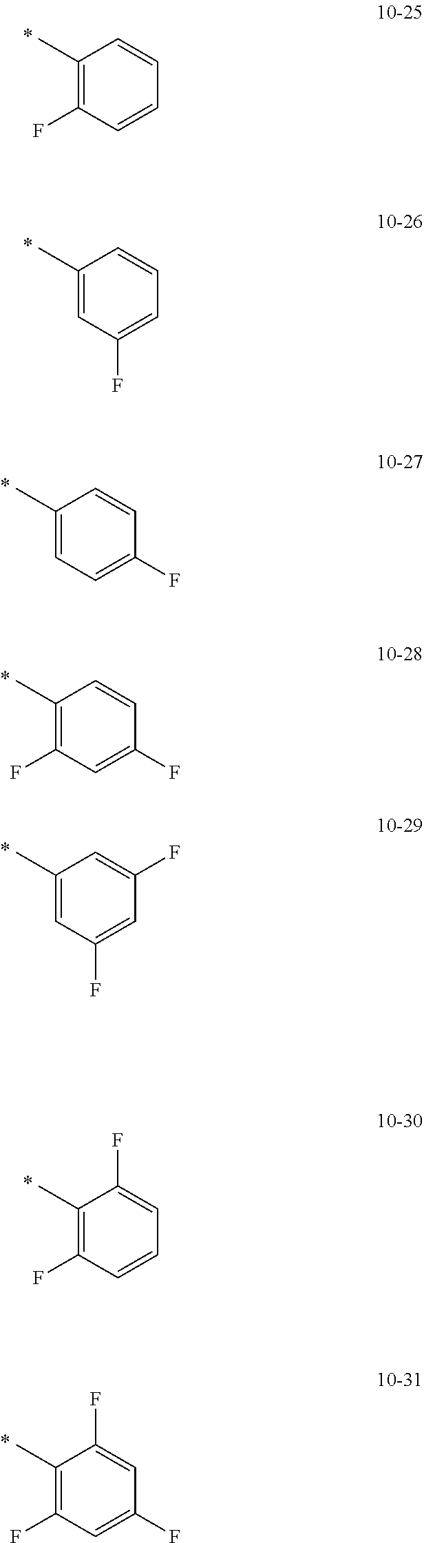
C1(C)=C(F)C=CC=C1.C1(C)=CC(F)=CC=C1.C1(C)=CC=C(F)C=C1.C1(C)=C(F)C=C(F)C=C1.C1(C)=CC(F)=CC(F)=C1.C1(C)=C(F)C=CC=C1F.C1(C)=C(F)C=C(F)C=C1F
